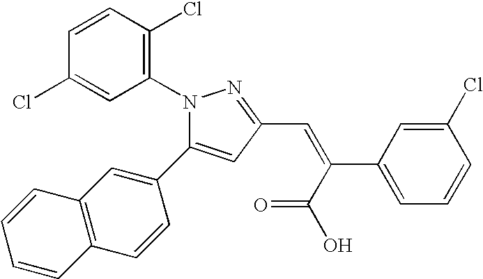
C1=CC(Cl)=C(N2N=C(C=C(C(O)=O)C3=CC=CC(Cl)=C3)C=C2C2=CC3=C(C=C2)C=CC=C3)C=C1Cl
